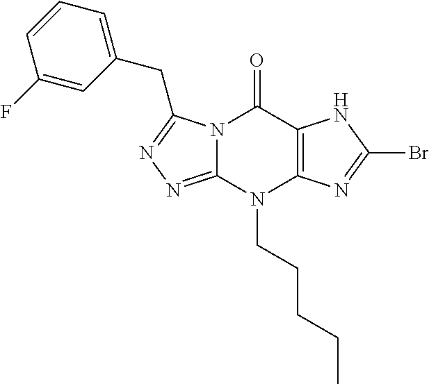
N12C(=NN=C1CC1=CC=CC(F)=C1)N(CCCCC)C1=C(C2=O)NC(Br)=N1
